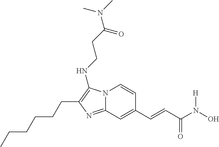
N12C(=NC(CCCCCC)=C1NCCC(N(C)C)=O)C=C(C=CC(N(O)[H])=O)C=C2
